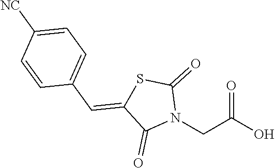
N1(CC(O)=O)C(=O)SC(=CC2=CC=C([NC])C=C2)C1=O
